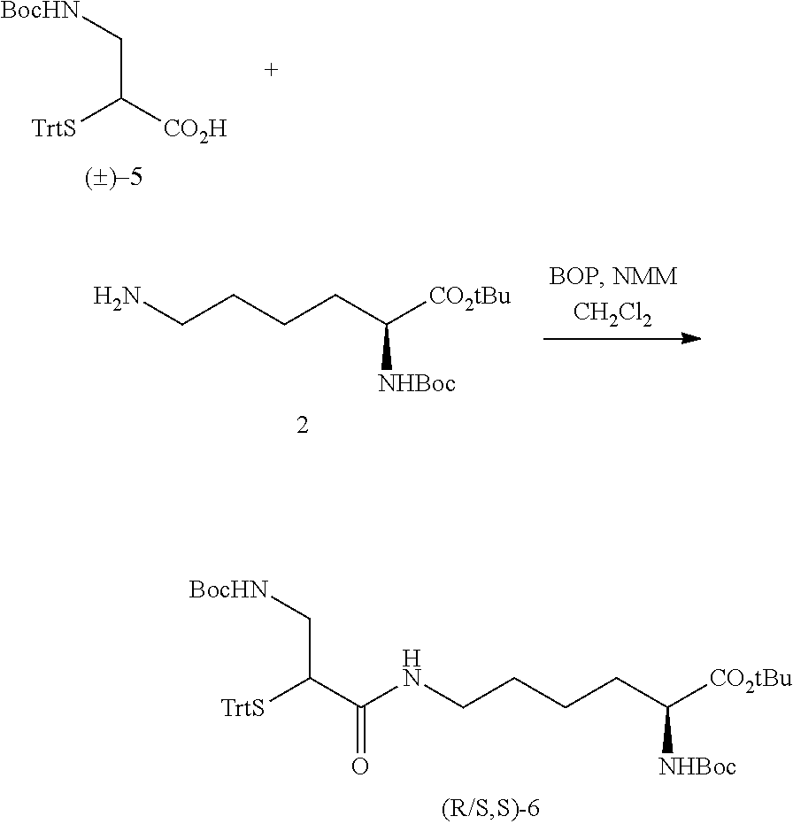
N(CCCCC([CO2tBu])[NHBoc])C(C([TrtS])C[BocHN])=O.[BocHN]CC([CO2H])[TrtS].NCCCCC([CO2tBu])[NHBoc]
